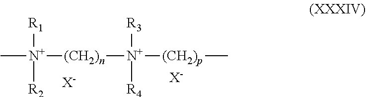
C[N+]([R1])([(CH2)n][N+]([(CH2)p]C)([R3])[R4])[R2].[X-].[X-]
